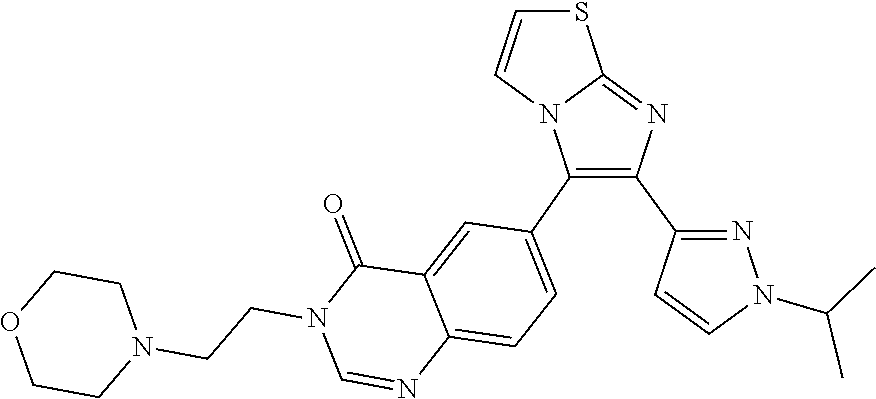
N1(C(C)C)N=C(C2=C(C3=CC=C4C(=C3)C(=O)N(CCN3CCOCC3)C=N4)N3C(=N2)SC=C3)C=C1
